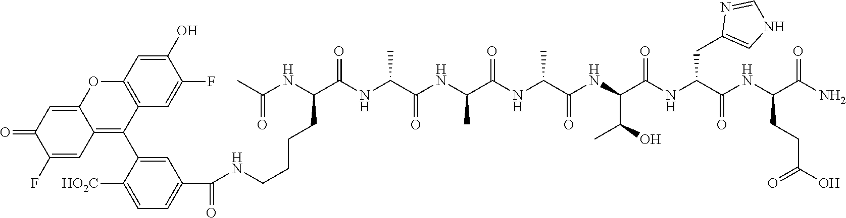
NC(C(NC(C(NC(C(NC(C(NC(C(NC(C(NC(C(NC(C)=O)CCCCNC(C1=CC=C([HO2C])C(C2=C3C(=CC(=O)C(F)=C3)OC3=C2C=C(F)C(O)=C3)=C1)=O)=O)C)=O)C)=O)C)=O)C(C)O)=O)CC1=CNC=N1)=O)CCC(O)=O)=O
